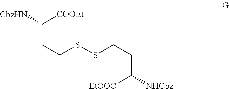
C(C([EtOOC])[NHCbz])CSSCCC([COOEt])[CbzHN]
